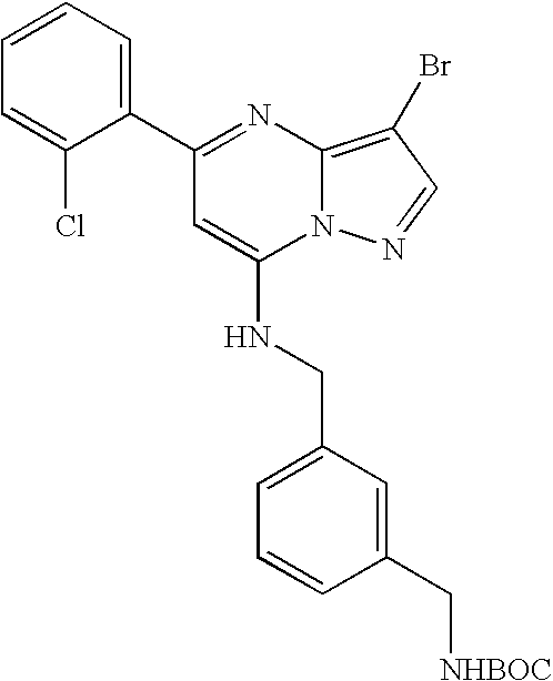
C1(C2=CC=CC=C2Cl)=NC2=C(Br)C=NN2C(NCC2=CC=CC(C[NHBOC])=C2)=C1
